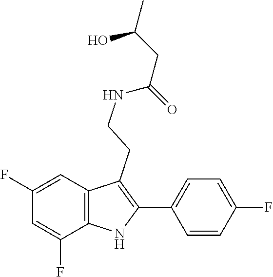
N(CCC1=C(C2=CC=C(F)C=C2)NC2=C1C=C(F)C=C2F)C(=O)CC(C)O
